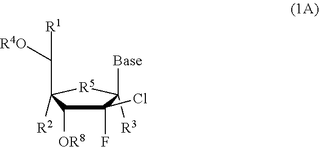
C1([OR8])C(C([R4O])[R1])([R2])[R5]C([Base])([R3])C1(F)Cl
